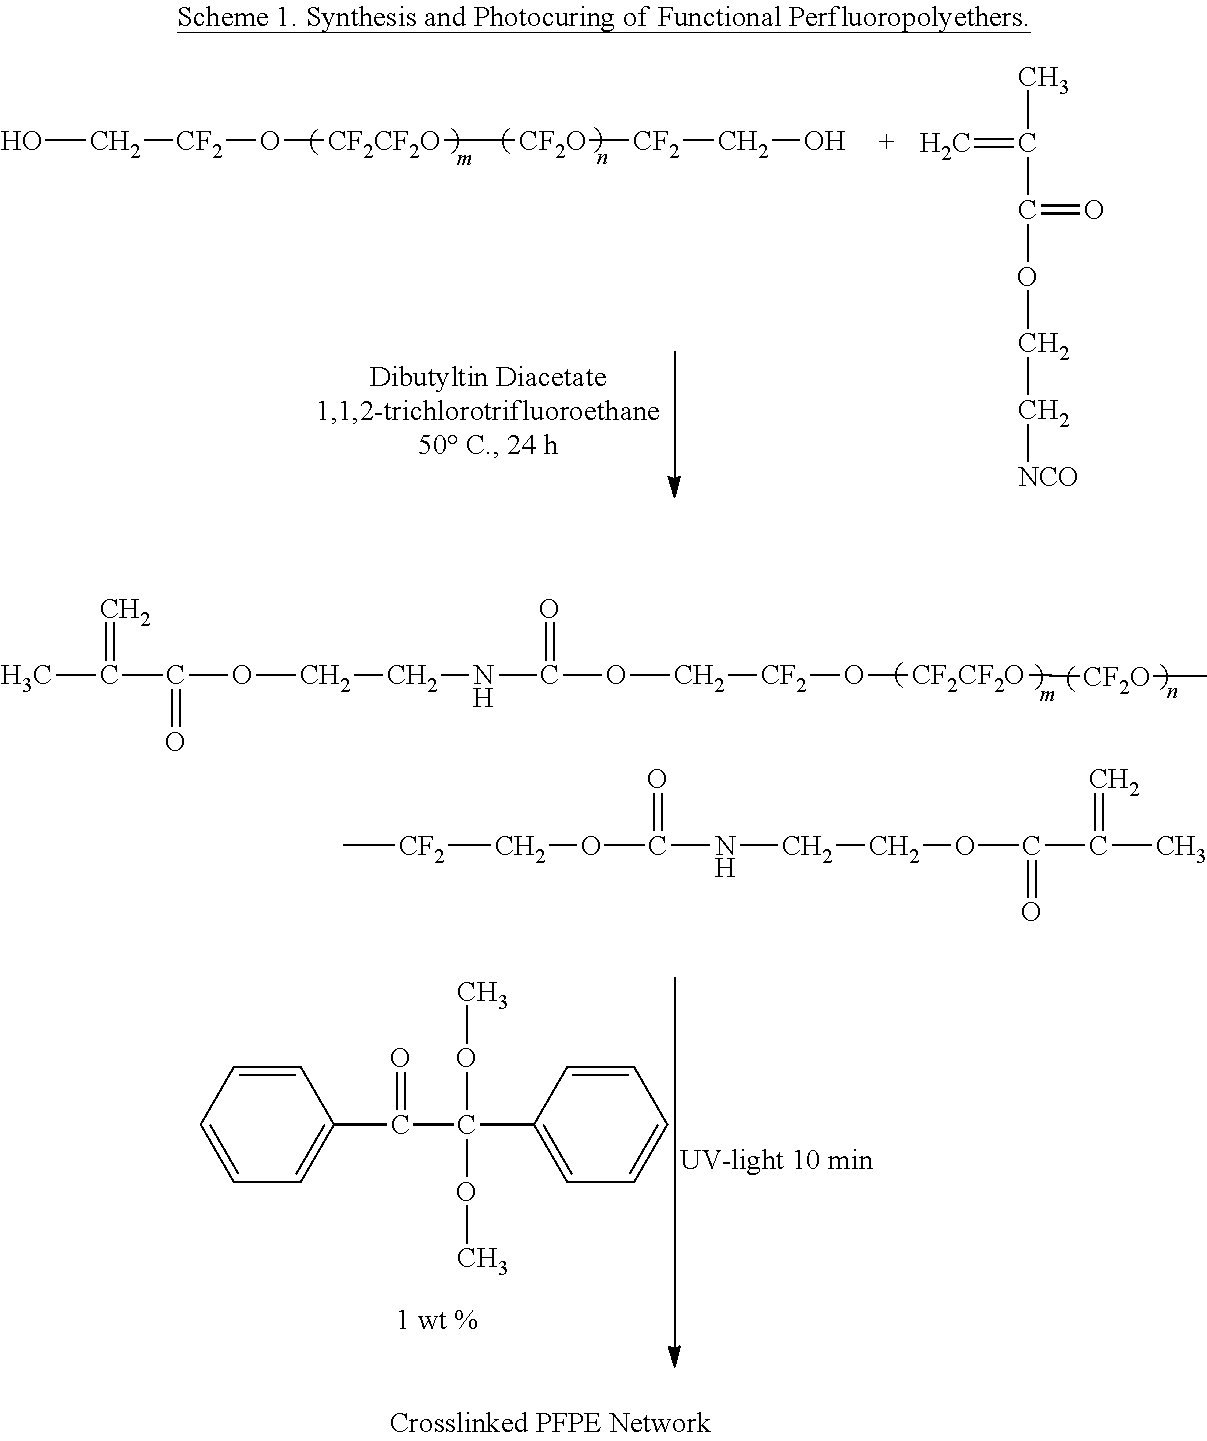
OC[CF2]O[CF2CF2O][CF2O][CF2]CO.C=C(C)C(=O)OCC[NCO].C1=CC=CC(C(=O)C(OC)(C2=CC=CC=C2)OC)=C1.C(OC(=O)NCCOC(C(=C)C)=O)[CF2]C.CC(=C)C(OCCNC(=O)OC[CF2]O[CF2CF2O][CF2O]C)=O
